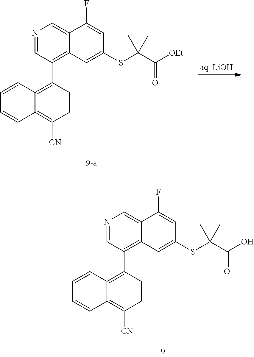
N1=CC(C2=C3C(=C([CN])C=C2)C=CC=C3)=C2C(=C1)C(F)=CC(SC(C(O)=O)(C)C)=C2.N1=CC(C2=C3C(=C([CN])C=C2)C=CC=C3)=C2C(=C1)C(F)=CC(SC(C([OEt])=O)(C)C)=C2
